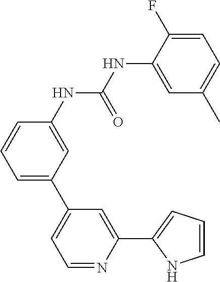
C1(NC(NC2=CC(C3=CC=NC(C4=CC=CN4)=C3)=CC=C2)=O)=CC(C)=CC=C1F
